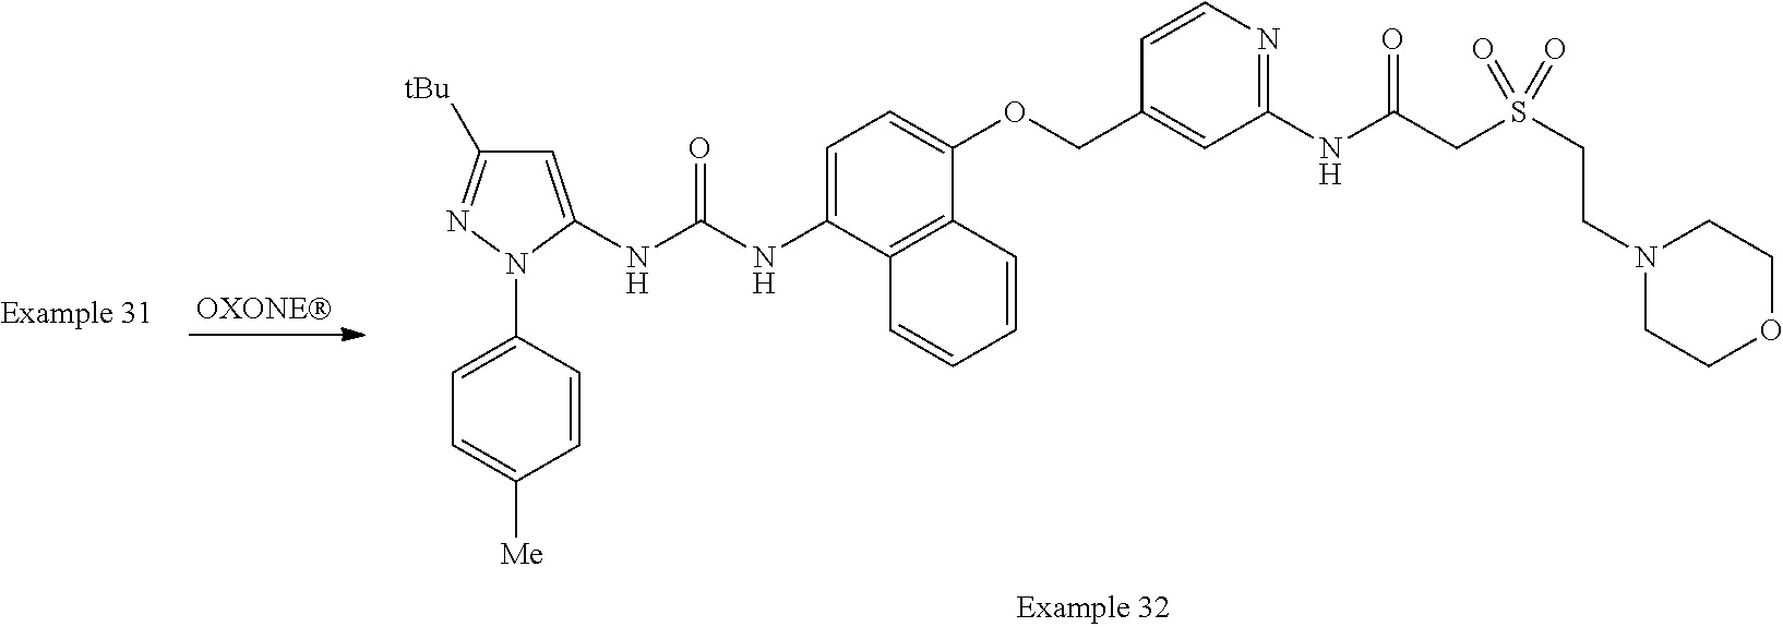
C1(N2C(NC(NC3=CC=C(OCC4=CC(NC(CS(CCN5CCOCC5)(=O)=O)=O)=NC=C4)C4=C3C=CC=C4)=O)=CC([tBu])=N2)=CC=C([Me])C=C1
